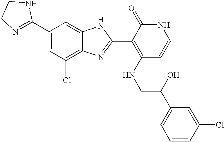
C1(C2=CC(Cl)=C3C(=C2)NC(C2=C(NCC(C4=CC=CC(Cl)=C4)O)C=CNC2=O)=N3)=NCCN1
